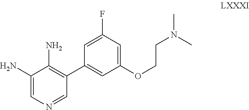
C1(N)=CN=CC(C2=CC(OCCN(C)C)=CC(F)=C2)=C1N
